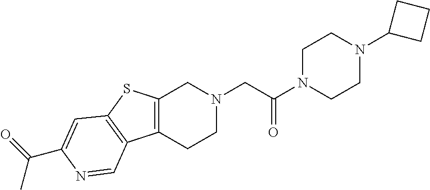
C1N(C(CN2CC3=C(CC2)C2=C(S3)C=C(C(=O)C)N=C2)=O)CCN(C2CCC2)C1
